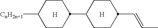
[H].C1CC([CnH2n+1])CCC1C1CCC(C=CC)CC1.[H]
